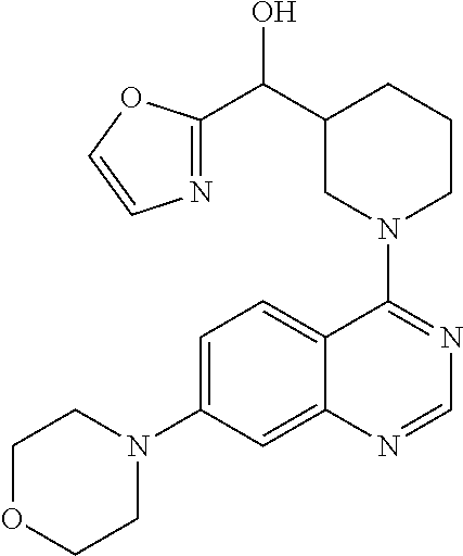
C1OCCN(C2=CC=C3C(=C2)N=CN=C3N2CCCC(C(C3=NC=CO3)O)C2)C1
